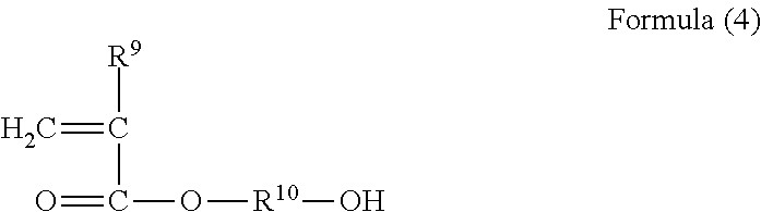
[R9]C(C(O[R10]O)=O)=C
